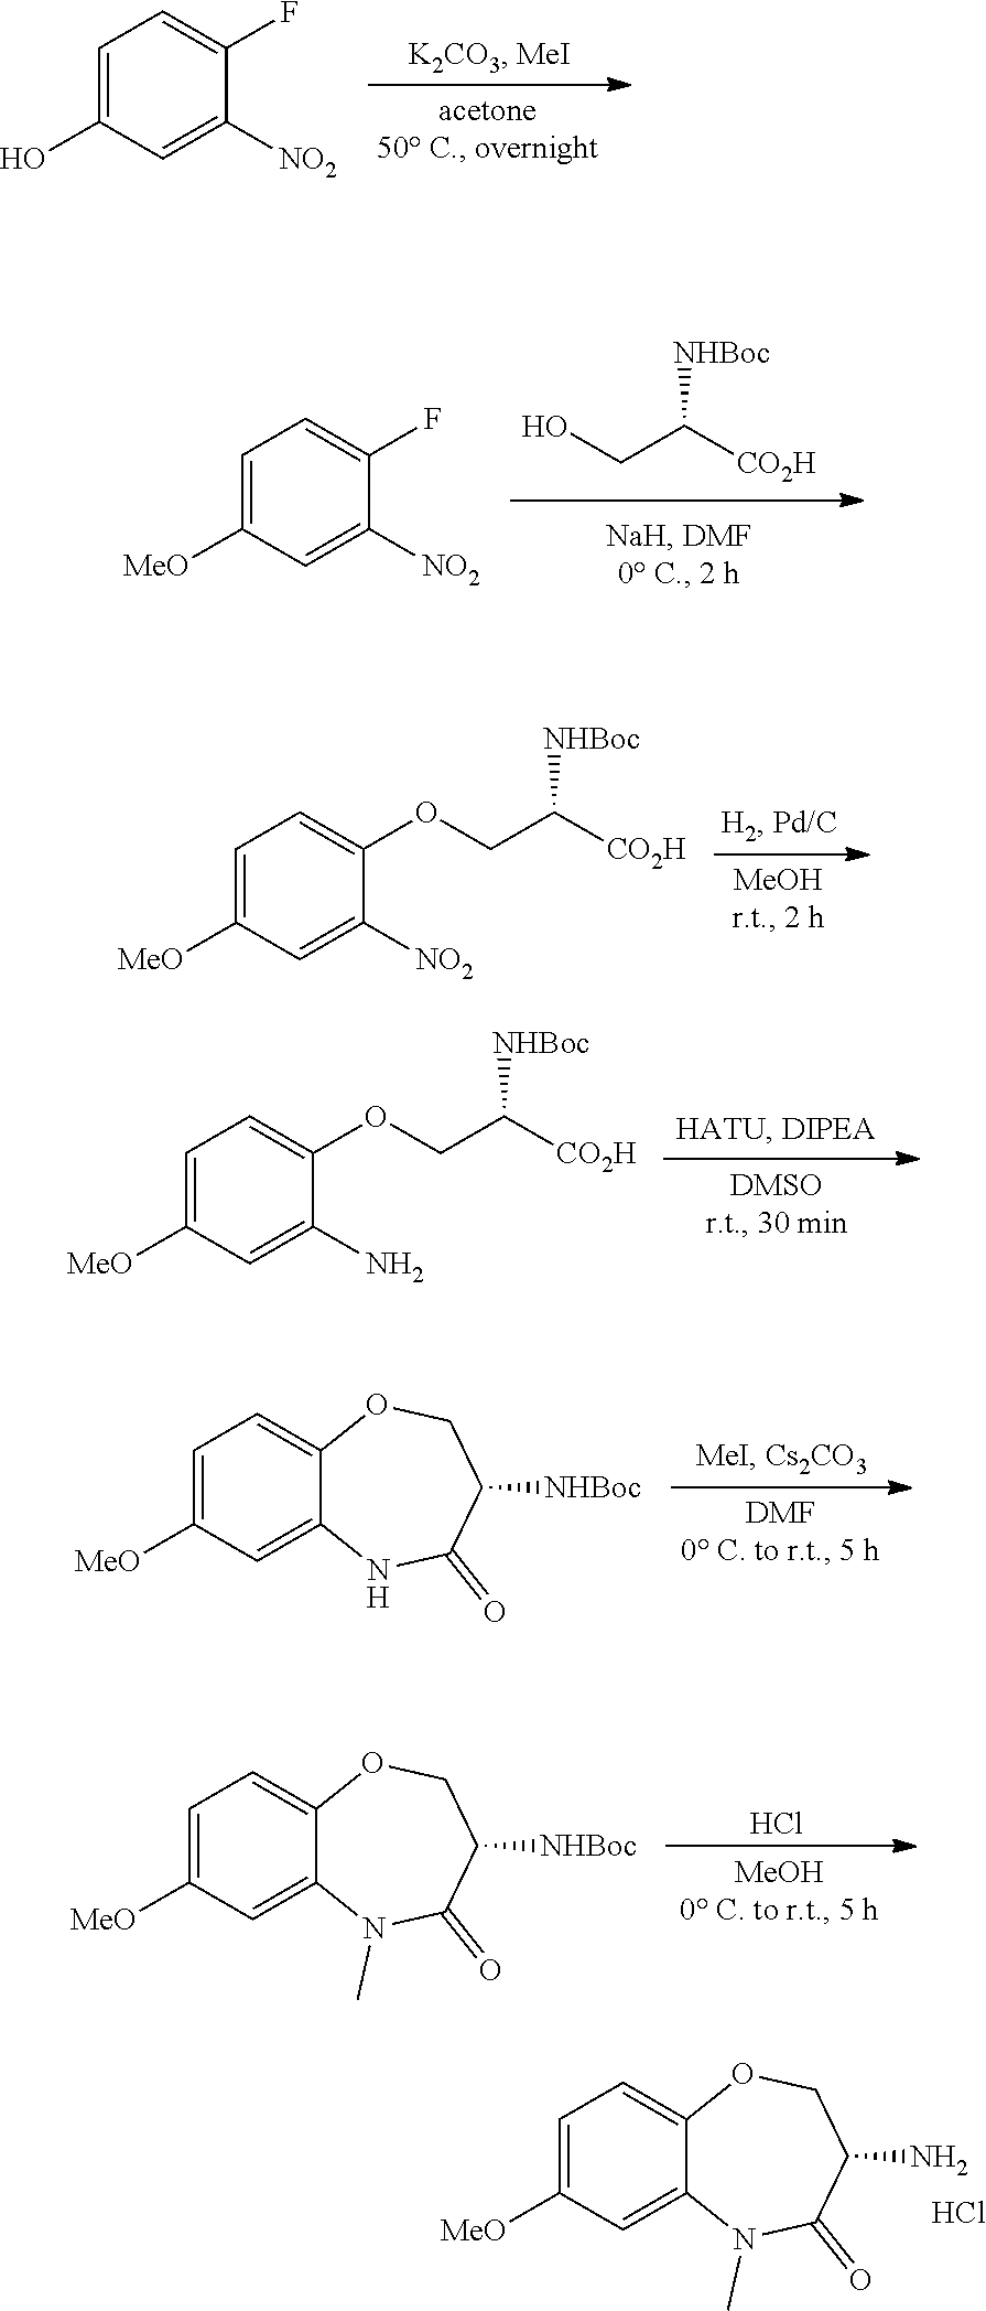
C1=C([MeO])C=C([NO2])C(F)=C1.OCC([CO2H])[NHBoc].C1=C([MeO])C=C([NO2])C(OCC([CO2H])[NHBoc])=C1.C1=C([MeO])C=C(N)C(OCC([CO2H])[NHBoc])=C1.C1=C2C(=CC([MeO])=C1)NC(=O)C([NHBoc])CO2.C1=C2C(=CC([MeO])=C1)N(C)C(=O)C([NHBoc])CO2.Cl.C1=C(O)C=C([NO2])C(F)=C1.C1=C2C(=CC([MeO])=C1)N(C)C(=O)C(N)CO2.Cl
